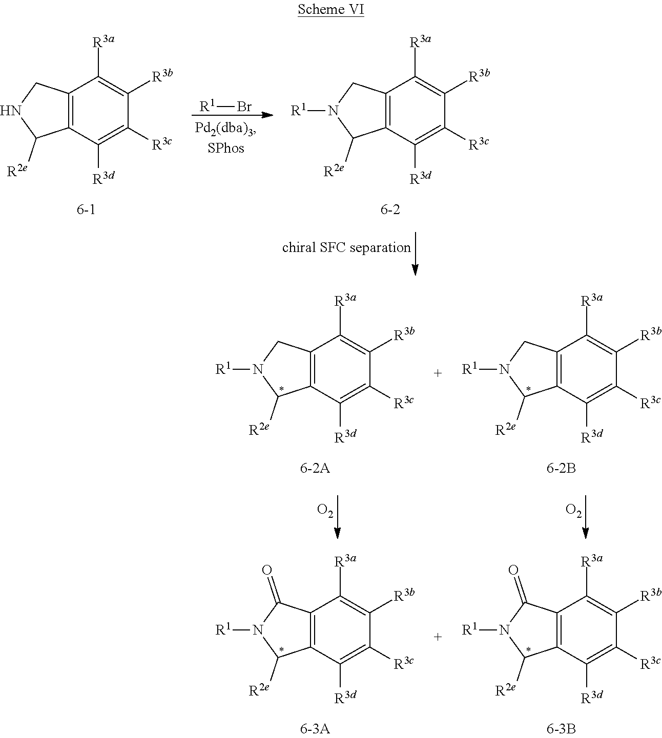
C12=C(C([R3d])=C([R3c])C([R3b])=C1[R3a])C([R2e])NC2.[R1]Br.C12=C(C([R3d])=C([R3c])C([R3b])=C1[R3a])C([R2e])N([R1])C2.C12=C(C([R3d])=C([R3c])C([R3b])=C1[R3a])C([R2e])N([R1])C2.C12=C(C([R3d])=C([R3c])C([R3b])=C1[R3a])C([R2e])N([R1])C2.[O2].[O2].C12=C(C([R3d])=C([R3c])C([R3b])=C1[R3a])C([R2e])N([R1])C2=O.C12=C(C([R3d])=C([R3c])C([R3b])=C1[R3a])C([R2e])N([R1])C2=O
